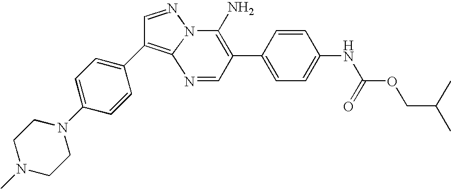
C1(C2=CC=C(N3CCN(C)CC3)C=C2)=C2N(N=C1)C(N)=C(C1=CC=C(NC(OCC(C)C)=O)C=C1)C=N2
